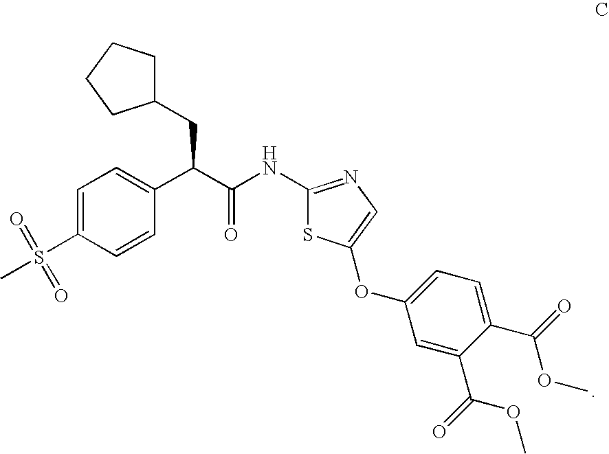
C1=C(S(C)(=O)=O)C=CC(C(C(=O)NC2=NC=C(OC3=CC=C(C(=O)OC)C(C(=O)OC)=C3)S2)CC2CCCC2)=C1
